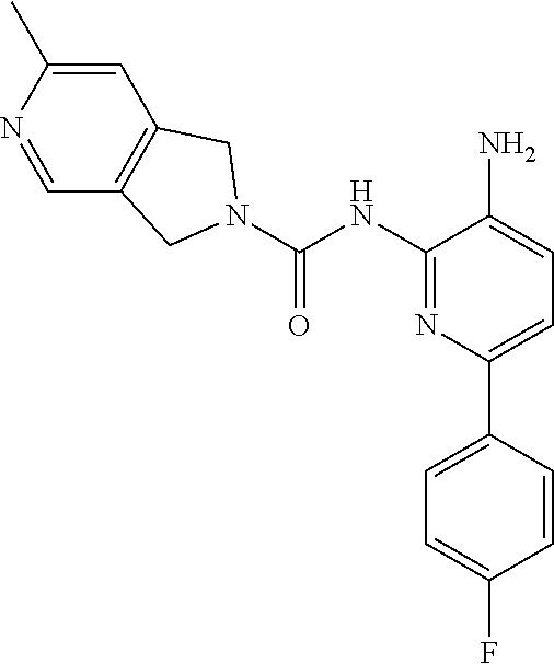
C1=C(C)N=CC2=C1CN(C(=O)NC1=NC(C3=CC=C(F)C=C3)=CC=C1N)C2
